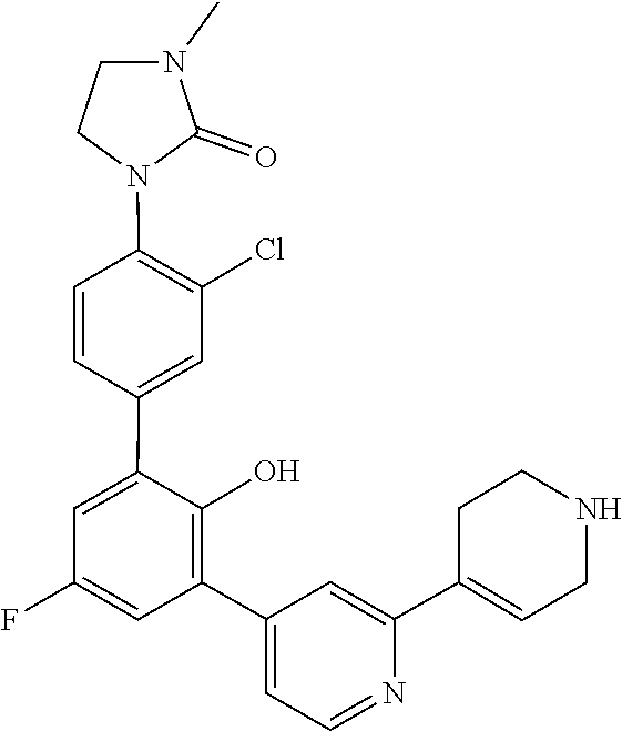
C1(C2=CC(C3=C(O)C(C4=CC(Cl)=C(N5CCN(C)C5=O)C=C4)=CC(F)=C3)=CC=N2)=CCNCC1
